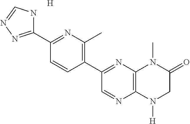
C1=NC2=C(N=C1C1=C(C)N=C(C3=NN=CN3)C=C1)N(C)C(=O)CN2[H].[H]
